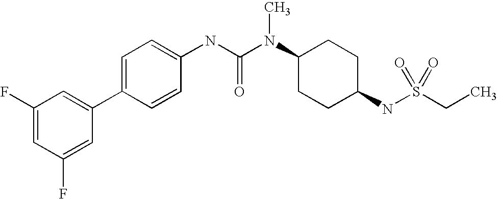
C1(F)=CC(F)=CC(C2=CC=C(NC(N(C3CCC(NS(CC)(=O)=O)CC3)C)=O)C=C2)=C1
